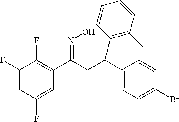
C1(F)=CC(F)=CC(C(=NO)CC(C2=CC=C(Br)C=C2)C2=C(C)C=CC=C2)=C1F
